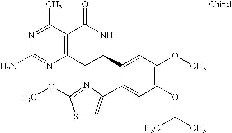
N1=C(C)C2=C(N=C1N)CC(C1=CC(OC)=C(OC(C)C)C=C1C1=CSC(OC)=N1)NC2=O
